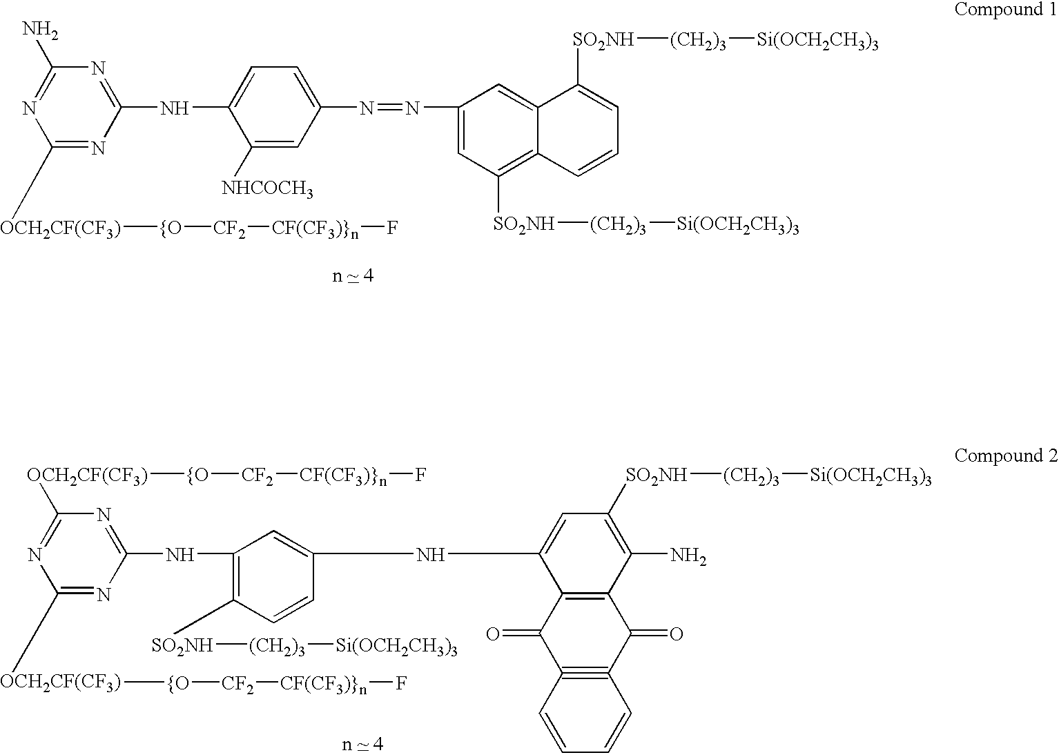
C1([OCH2CF(CF3)][{O][CF2][CF(CF3)}n]F)=NC(NC2=CC=C(N=NC3=CC([SO2NH][(CH2)3][Si(OCH2CH3)3])=C4C(=C3)C([SO2NH][(CH2)3][Si(OCH2CH3)3])=CC=C4)C=C2[NHCOCH3])=NC(N)=N1.C1([OCH2CF(CF3)])=NC(NC2=C([SO2NH][(CH2)3][Si(OCH2CH3)3])C=CC(NC3=CC([SO2NH][(CH2)3][Si(OCH2CH3)3])=C(N)C4=C3C(=O)C3#C(C4=O)C=CC=C3)=C2)=NC([OCH2CF(CF3)][{O][CF2][CF(CF3)}n]F)=N1.C[{O][CF2][CF(CF3)}n]F
